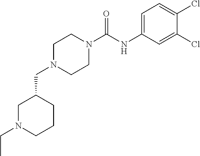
C1(Cl)=CC(NC(N2CCN(CC3CN(CC)CCC3)CC2)=O)=CC=C1Cl
